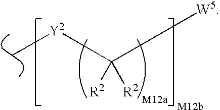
C([R2])([R2])([W5])[Y2]C
